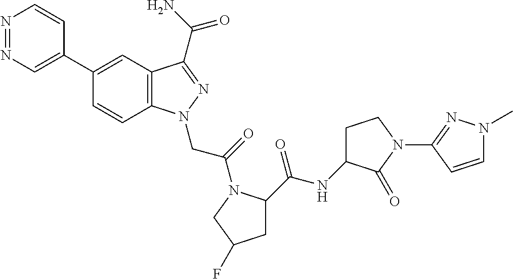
N1=NC=C(C2=CC3=C(C=C2)N(CC(=O)N2C(C(=O)NC4CCN(C5=NN(C)C=C5)C4=O)CC(F)C2)N=C3C(N)=O)C=C1
